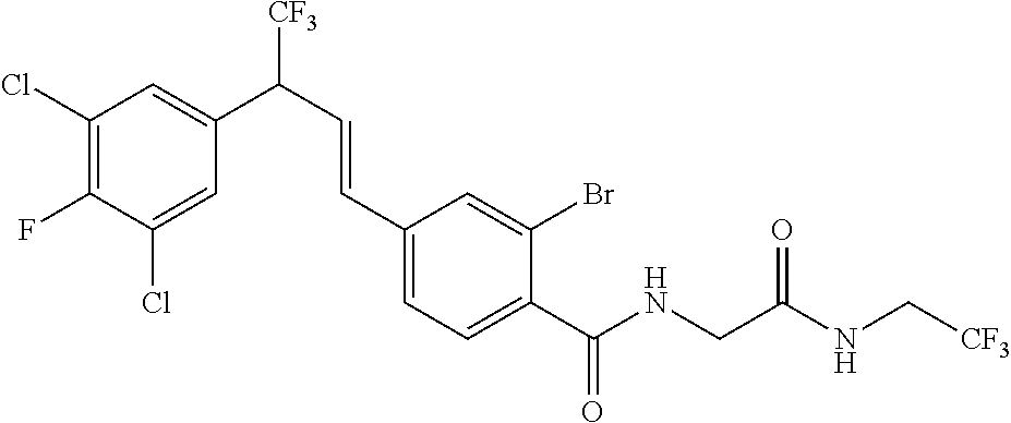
C1(Cl)=C(F)C(Cl)=CC(C(C=CC2=CC=C(C(NCC(NC[CF3])=O)=O)C(Br)=C2)[CF3])=C1
